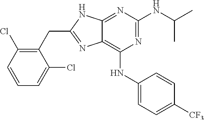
N1=C(NC(C)C)N=C2C(=C1NC1=CC=C([CF3])C=C1)N=C(CC1=C(Cl)C=CC=C1Cl)N2
